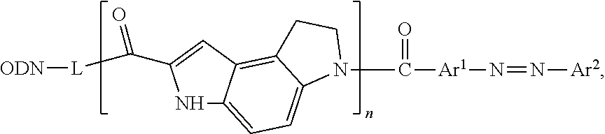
C([Ar1]N=N[Ar2])(=O)N1C2=CC=C3NC(C([L][ODN])=O)=CC3=C2CC1
